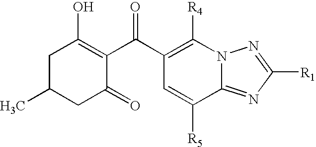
C1(C(C2=C(O)CC(C)CC2=O)=O)=C([R4])N2C(=NC([R1])=N2)C([R5])=C1
